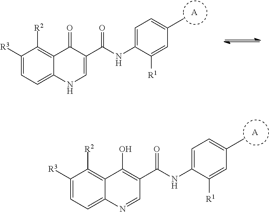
C1([R3])=CC=C2C(=C1[R2])C(O)=C(C(NC1=CC=C(C)C=C1[R1])=O)C=N2.[A].C1([R3])=CC=C2C(=C1[R2])C(=O)C(C(NC1=CC=C(C)C=C1[R1])=O)=CN2.[A]
